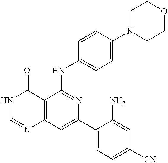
C12=C(C=C(C3=CC=C([CN])C=C3N)N=C1NC1=CC=C(N3CCOCC3)C=C1)N=CNC2=O
